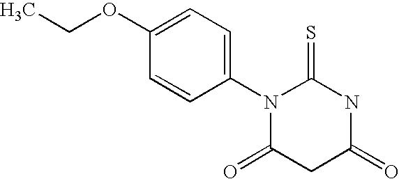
S=C1N(C2=CC=C(OCC)C=C2)C(=O)CC(=O)N1
